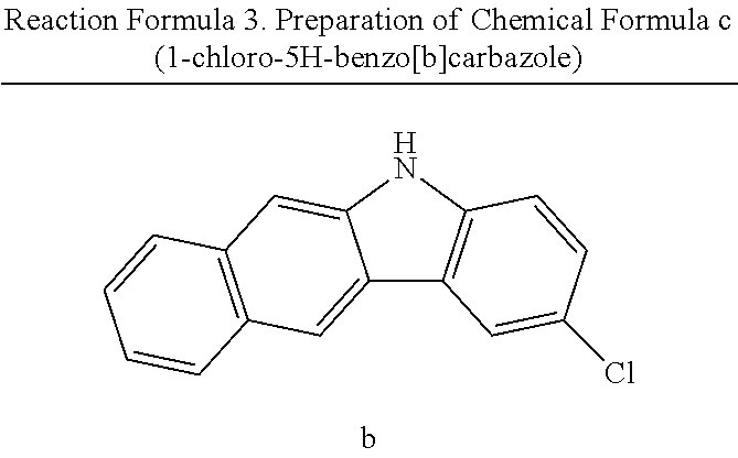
C12=CC3=C(C=C1NC1=C2C=C(Cl)C=C1)C=CC=C3
